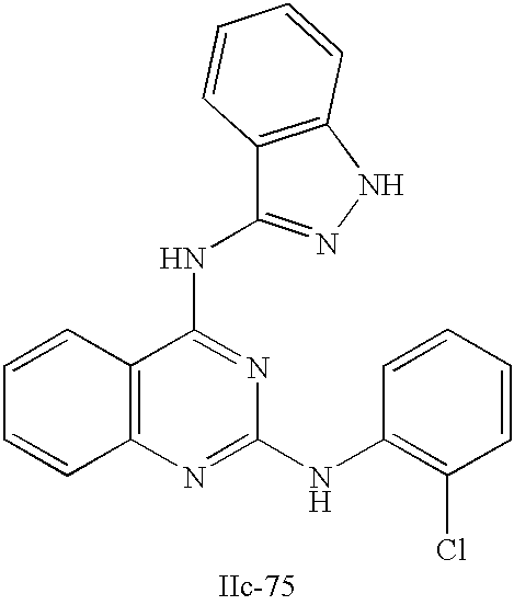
C12=C(N=C(NC3=C(Cl)C=CC=C3)N=C1NC1=NNC3=C1C=CC=C3)C=CC=C2
